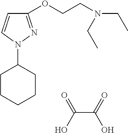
C(C(=O)O)(O)=O.C1(OCCN(CC)CC)=NN(C2CCCCC2)C=C1
